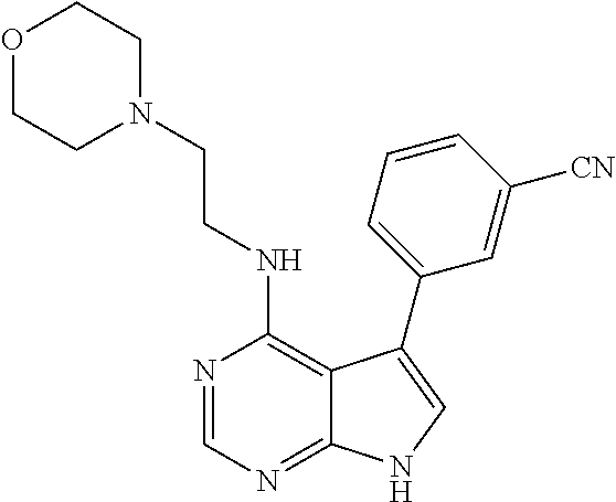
N(C1=C2C(=NC=N1)NC=C2C1=CC=CC([CN])=C1)CCN1CCOCC1
